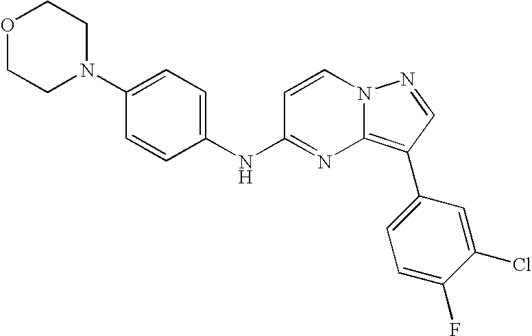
C1(N2CCOCC2)=CC=C(NC2=NC3=C(C4=CC=C(F)C(Cl)=C4)C=NN3C=C2)C=C1
